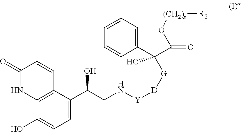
C1=C(C(CN[Y][D][G]C(C2=CC=CC=C2)(C(=O)O[(CH2)s][R2])O)O)C2=C(C(O)=C1)NC(=O)C=C2
